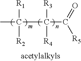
CC(C(C(=O)[R5])([R3])[R4])([R1])[R2]
